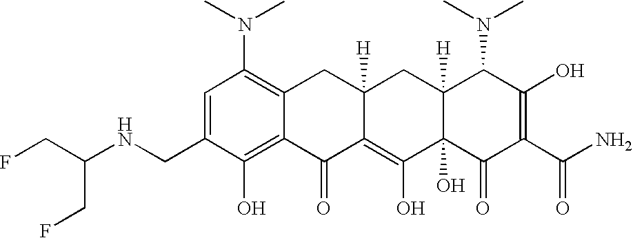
C1(CNC(CF)CF)=CC(N(C)C)=C2C(=C1O)C(=O)C1=C(O)C3(O)C([H])(CC1([H])C2)C(N(C)C)C(O)=C(C(N)=O)C3=O
